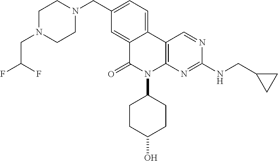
C12=CC=C(CN3CCN(CC(F)F)CC3)C=C1C(=O)N(C1CCC(O)CC1)C1=C2C=NC(NCC2CC2)=N1
